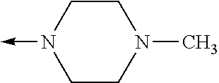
C1N(->C)CCN(C)C1
